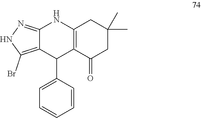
C12=NNC(Br)=C1C(C1=CC=CC=C1)C1=C(N2)CC(C)(C)CC1=O
